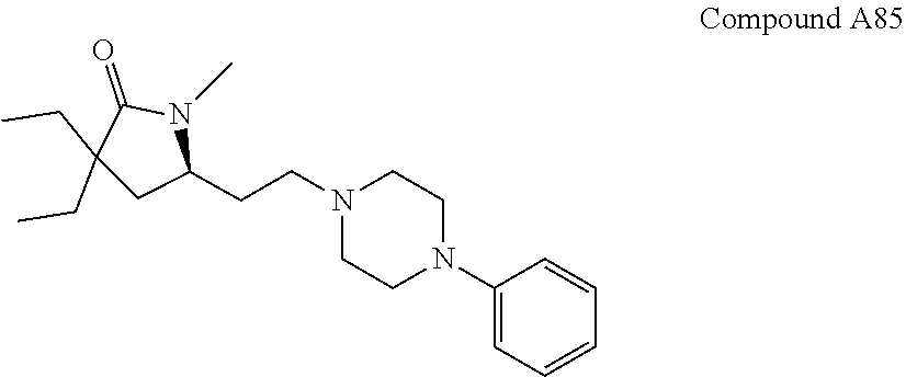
C1=CC(N2CCN(CCC3N(C)C(=O)C(CC)(CC)C3)CC2)=CC=C1
